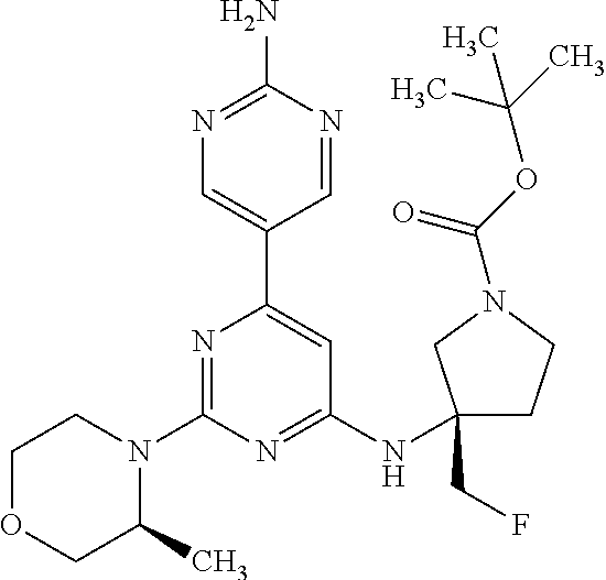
N1=C(N)N=CC(C2=CC(NC3(CF)CCN(C(OC(C)(C)C)=O)C3)=NC(N3CCOCC3C)=N2)=C1
